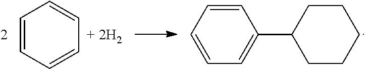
C1=CC=CC=C1.C1=CC=CC(C2CCCCC2)=C1
